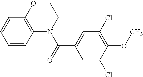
C1OC2=C(N(C(=O)C3=CC(Cl)=C(OC)C(Cl)=C3)C1)C=CC=C2
